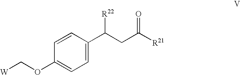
C1=CC(C(CC([R21])=O)[R22])=CC=C1OC[W]
